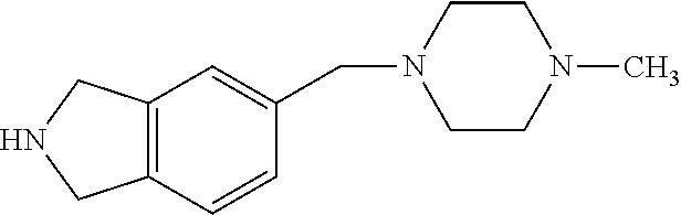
C12=C(C=CC(CN3CCN(C)CC3)=C1)CNC2
